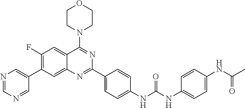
N1=CN=CC(C2=C(F)C=C3C(=C2)N=C(C2=CC=C(NC(NC4=CC=C(NC(C)=O)C=C4)=O)C=C2)N=C3N2CCOCC2)=C1
